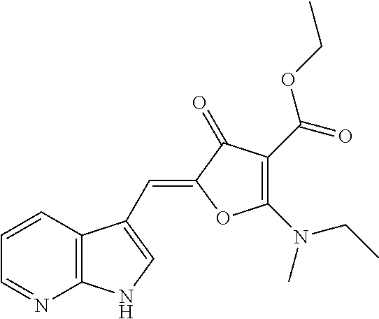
C1=CC2=C(N=C1)NC=C2C=C1C(=O)C(C(OCC)=O)=C(N(C)CC)O1
